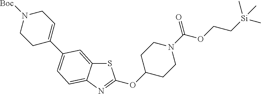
S1C2=CC(C3=CCN([Boc])CC3)=CC=C2N=C1OC1CCN(C(OCC[Si](C)(C)C)=O)CC1
